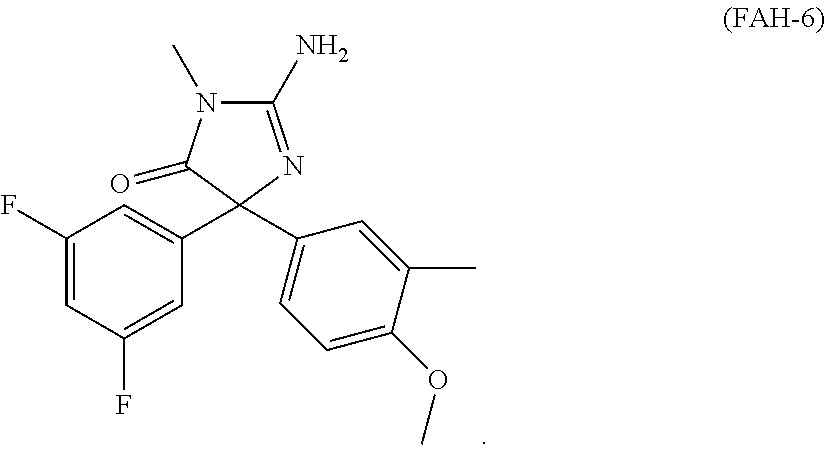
C1(C2(C3=CC=C(OC)C(C)=C3)C(=O)N(C)C(N)=N2)=CC(F)=CC(F)=C1
